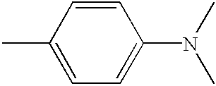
C1=CC(C)=CC=C1N(C)C
